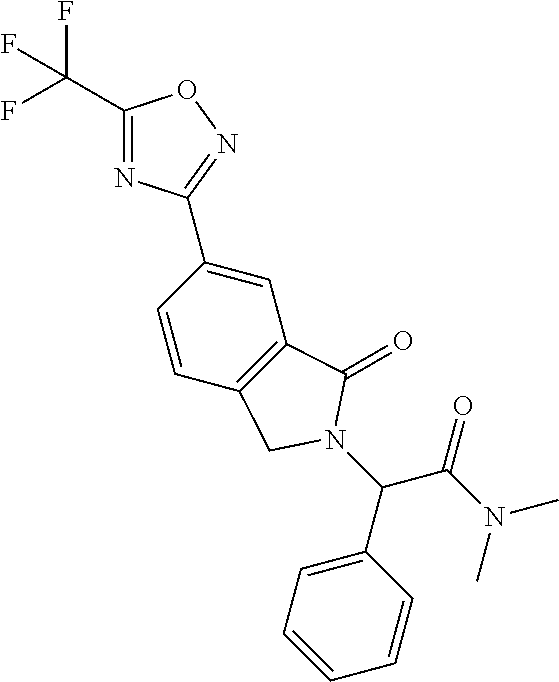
C1(C(F)(F)F)=NC(C2=CC3=C(C=C2)CN(C(C2=CC=CC=C2)C(N(C)C)=O)C3=O)=NO1
